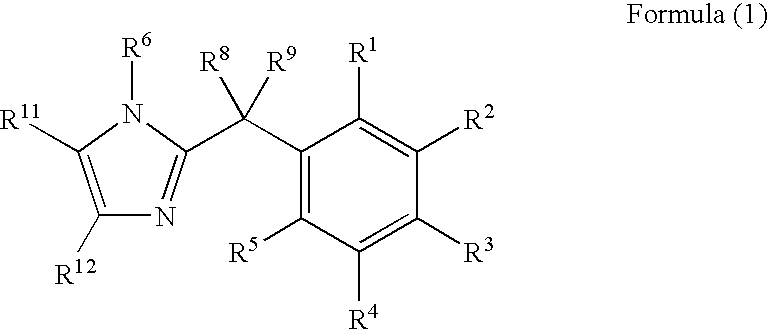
C1([R12])=C([R11])N([R6])C(C(C2=C([R5])C([R4])=C([R3])C([R2])=C2[R1])([R8])[R9])=N1
